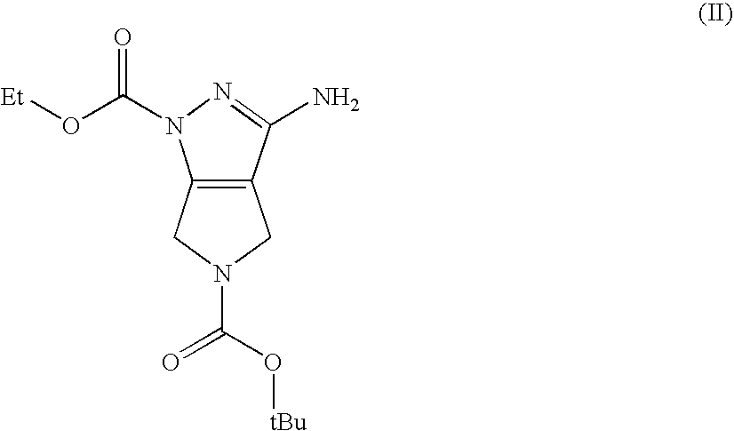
C12=C(CN(C(O[tBu])=O)C1)C(N)=NN2C(O[Et])=O
